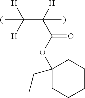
O(C(=O)C(C([H])([H])C)([H])C)C1(CC)CCCCC1
